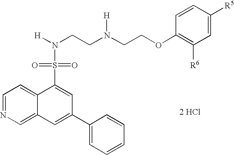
C1=NC=C2C(=C1)C(S(N([H])CCN(CCOC1=C([R6])C=C([R5])C=C1)[H])(=O)=O)=CC(C1=CC=CC=C1)=C2.[2 HCl]
